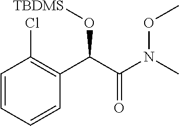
C1=CC(Cl)=C(C(C(N(C)OC)=O)O[TBDMS])C=C1
